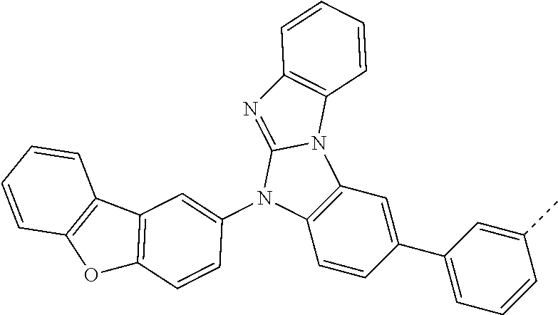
C1(C)=CC(C2=CC3=C(C=C2)N(C2=CC4=C(C=C2)OC2=C4C=CC=C2)C2=NC4=C(N32)C=CC=C4)=CC=C1
